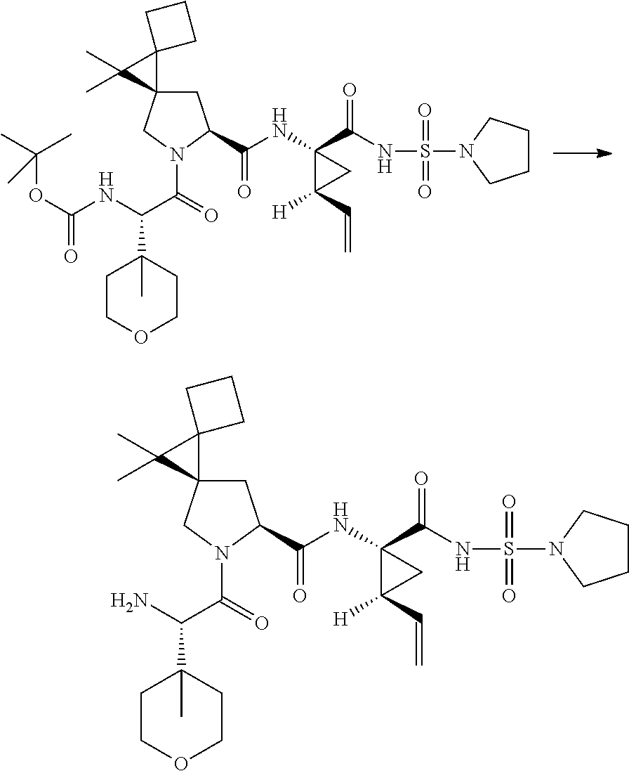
C1C(C(NC2(C(NS(N3CCCC3)(=O)=O)=O)C([H])(C=C)C2)=O)N(C(=O)C(NC(OC(C)(C)C)=O)C2(C)CCOCC2)CC12C1(C2(C)C)CCC1.C1C(C(NC2(C(NS(N3CCCC3)(=O)=O)=O)C([H])(C=C)C2)=O)N(C(=O)C(N)C2(C)CCOCC2)CC12C1(C2(C)C)CCC1
